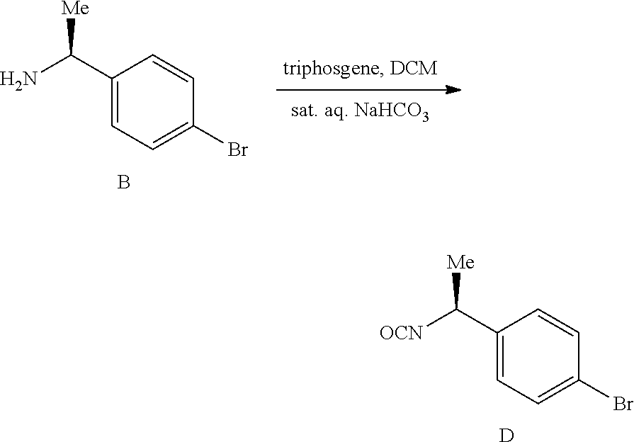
C1(C([OCN])[Me])=CC=C(Br)C=C1.[D].C1(C(N)[Me])=CC=C(Br)C=C1.B
